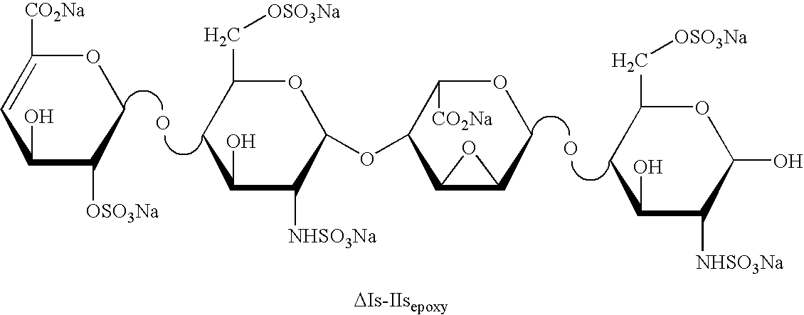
C1([OSO3Na])C(O)C=C([CO2Na])OC1.C1([NHSO3Na])C(O)CC(C[OSO3Na])OC1OC1C([CO2Na])OCC2C1O2.C1([NHSO3Na])C(O)OC(C[OSO3Na])CC1O.O.O
